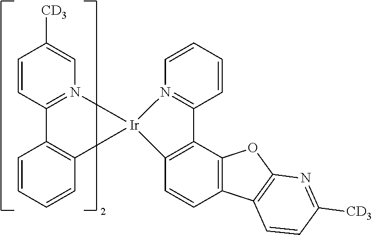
C1=CC2=N(C=C1[CD3])[Ir]1(C3=C2C=CC=C3)N2=C(C=CC=C2)C2=C1C=CC1=C2OC2=C1C=CC([CD3])=N2
